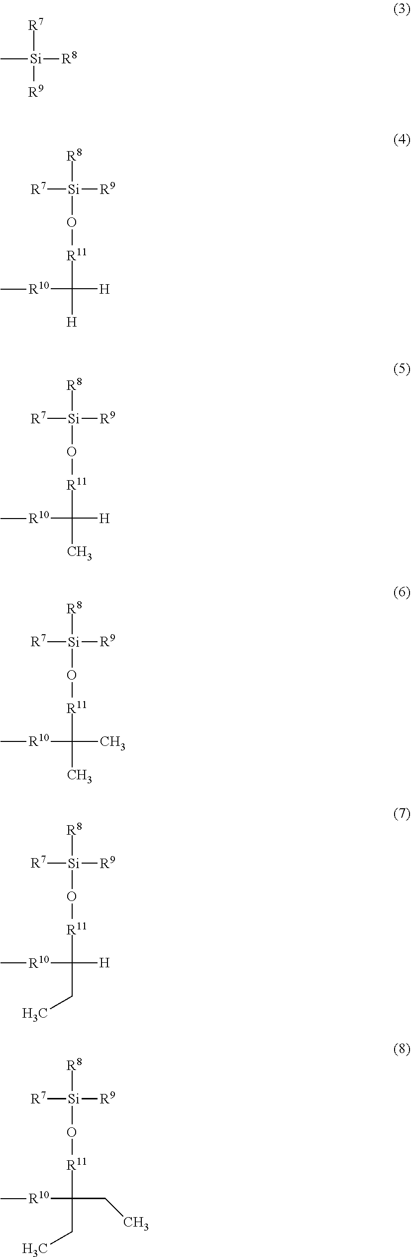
[R7][Si]([R9])(C)[R8].[R8][Si](O[R11]C([R10]C)([H])[H])([R7])[R9].[R8][Si](O[R11]C([R10]C)([H])C)([R7])[R9].[R8][Si](O[R11]C([R10]C)(C)C)([R7])[R9].[R8][Si](O[R11]C([R10]C)([H])CC)([R7])[R9].[R8][Si](O[R11]C([R10]C)(CC)CC)([R7])[R9]
